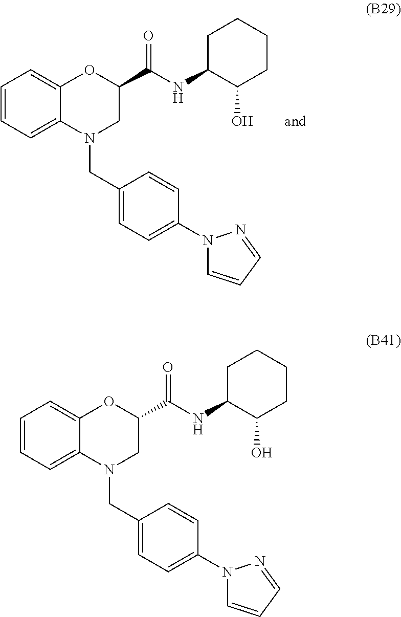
C1=CC=C2C(=C1)OC(C(NC1CCCCC1O)=O)CN2CC1=CC=C(N2C=CC=N2)C=C1.C1=CC=C2C(=C1)OC(C(NC1CCCCC1O)=O)CN2CC1=CC=C(N2C=CC=N2)C=C1
